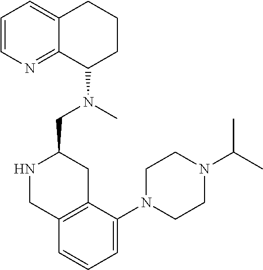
C1=CN=C2C(=C1)CCCC2N(C)CC1NCC2=C(C1)C(N1CCN(C(C)C)CC1)=CC=C2
